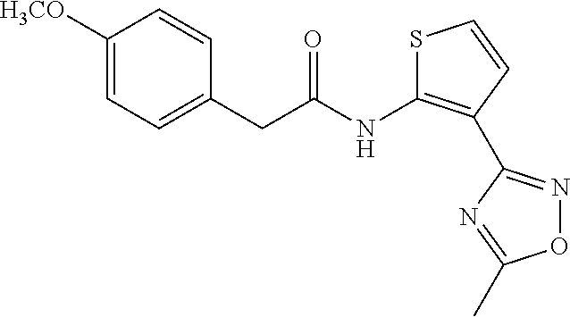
C(C(=O)NC1=C(C2=NOC(C)=N2)C=CS1)C1=CC=C([H3CO])C=C1
